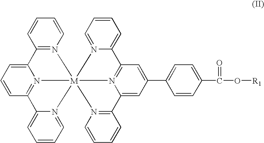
C12=N3C(=CC=C1)C1=N(C=CC=C1)[M]314(N3=CC=CC=C23)N2=C(C=C(C3=CC=C(C(O[R1])=O)C=C3)C=C2C2=N1C=CC=C2)C1=CC=CC=N14
